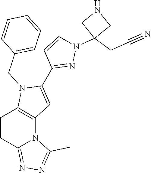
C1(C2=CC3=C(N2CC2=CC=CC=C2)C=CC2=NN=C(C)N32)=NN(C2(CC#N)CNC2)C=C1
